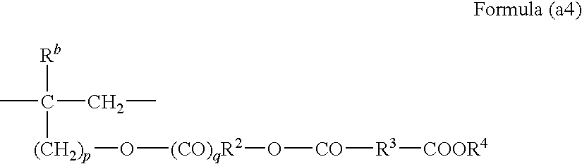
[Rb]C(C)(CC)[(CH2)p]O[(CO)qR2]O[CO][R3][COOR4]
